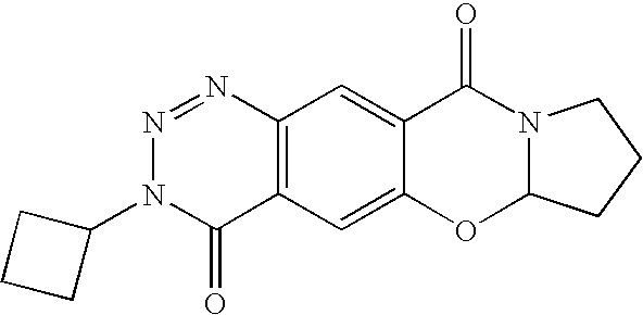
C12=C(C=C3C(=C1)C(=O)N1C(O3)CCC1)C(=O)N(C1CCC1)N=N2
